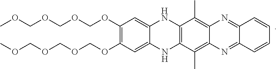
N1=C2C(=NC3=C(C)C4=C(NC5=CC(OCOCOCOC)=C(OCOCOCOC)C=C5N4)C(C)=C13)C=CC=C2
